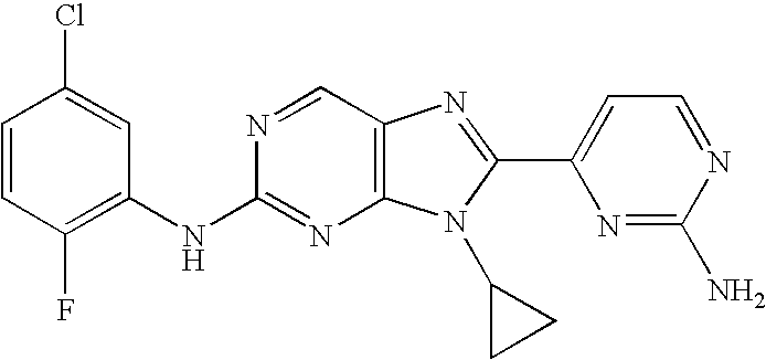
C1=CC(F)=C(NC2=NC3=C(C=N2)N=C(C2=CC=NC(N)=N2)N3C2CC2)C=C1Cl
